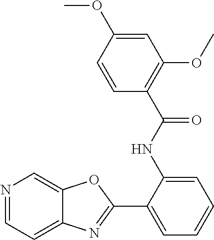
N1=CC=C2C(=C1)OC(C1=CC=CC=C1NC(C1=C(OC)C=C(OC)C=C1)=O)=N2
